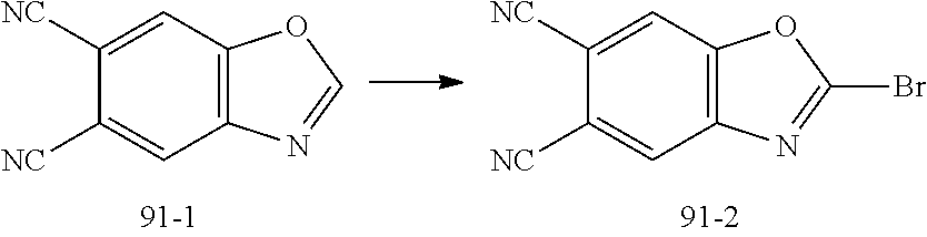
C1([NC])=CC2=C(C=C1[NC])N=CO2.C1([NC])=CC2=C(C=C1[NC])N=C(Br)O2
